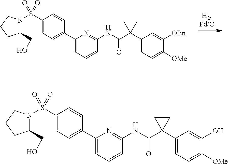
[OBn]C1=CC(C2(C(NC3=NC(C4=CC=C(S(N5C(CO)CCC5)(=O)=O)C=C4)=CC=C3)=O)CC2)=CC=C1[OMe].OC1=CC(C2(C(NC3=NC(C4=CC=C(S(N5C(CO)CCC5)(=O)=O)C=C4)=CC=C3)=O)CC2)=CC=C1[OMe]
